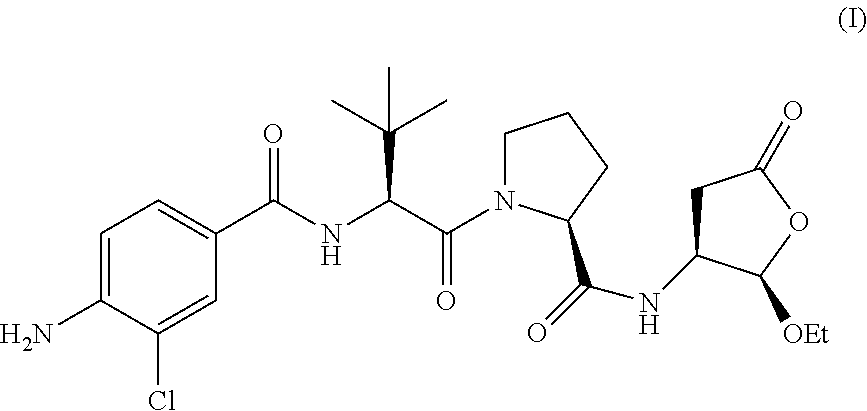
C1=C(N)C(Cl)=CC(C(NC(C(=O)N2CCCC2C(=O)NC2CC(=O)OC2[OEt])C(C)(C)C)=O)=C1
